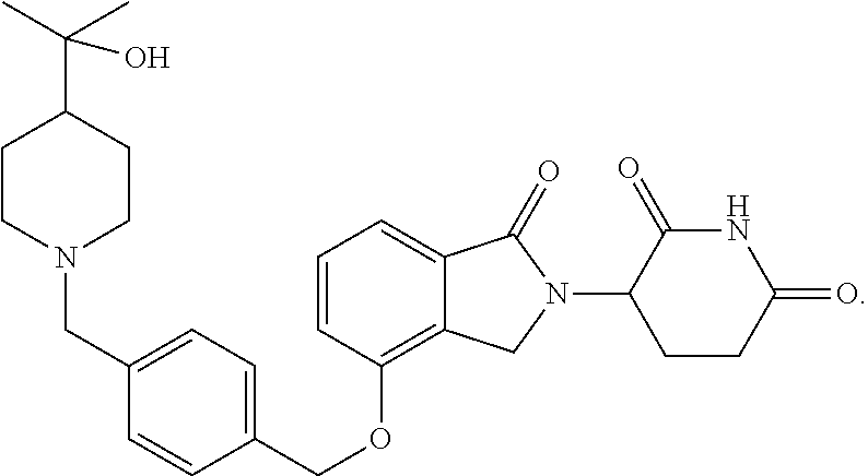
C12=CC=CC(OCC3=CC=C(CN4CCC(C(C)(C)O)CC4)C=C3)=C1CN(C1C(=O)NC(=O)CC1)C2=O
